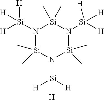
N1([Si]([H])([H])[H])[Si](C)(C)N([Si]([H])([H])[H])[Si](C)(C)N([Si]([H])([H])[H])[Si]1(C)C
